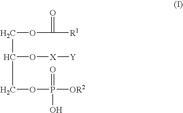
C(C(COP([OR2])(=O)O)O[X][Y])OC(=O)[R1]
